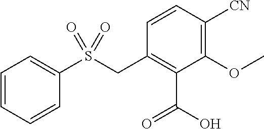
C1=CC=CC(S(CC2=C(C(O)=O)C(OC)=C([CN])C=C2)(=O)=O)=C1
